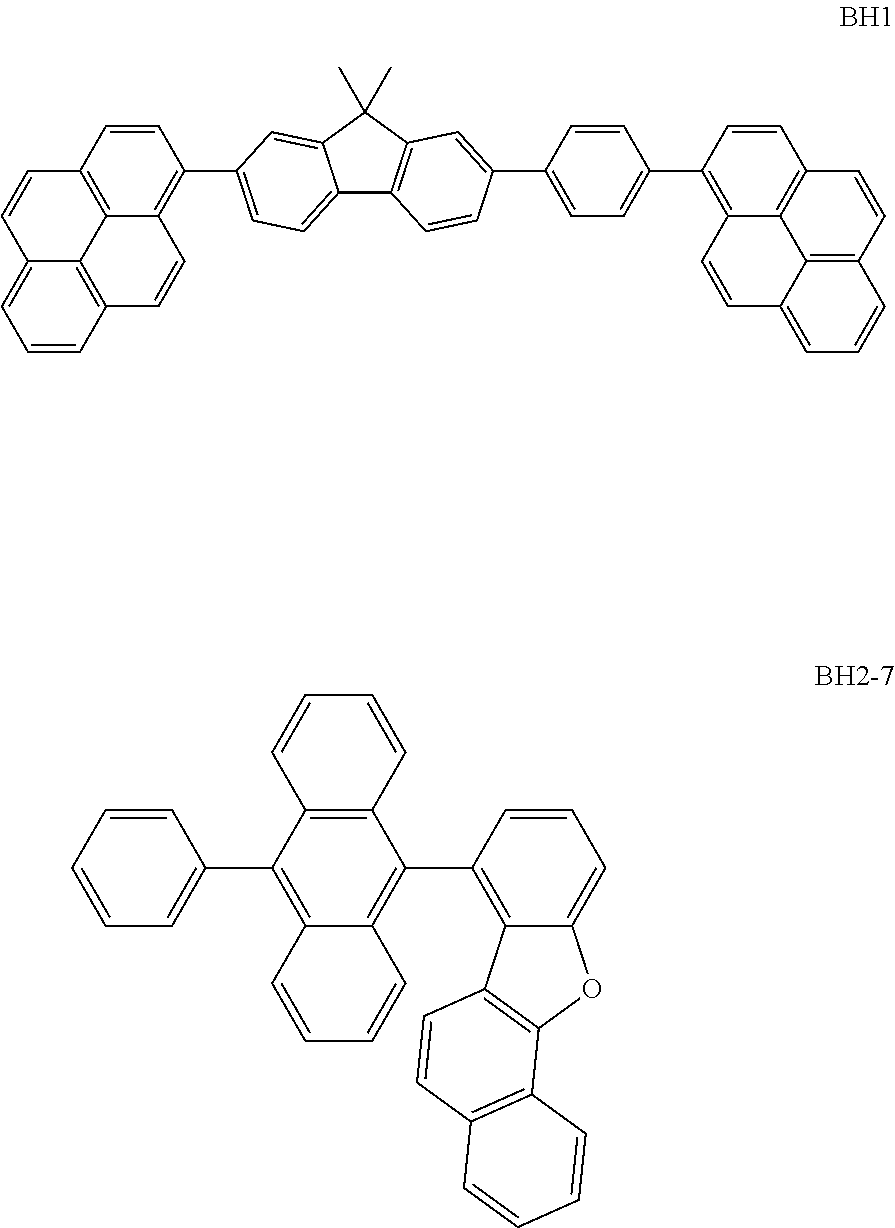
C12=CC=C(C3=C4C5=C(C=C3)C=CC3=CC=CC(=C53)C=C4)C=C1C(C)(C)C1=C2C=CC(C2=CC=C(C3=C4C5=C(C=C3)C=CC3=C5C(=CC=C3)C=C4)C=C2)=C1.C12=C(C3=CC=CC=C3)C3=C(C(C4=C5C(=CC=C4)OC4=C5C=CC5=C4C=CC=C5)=C1C=CC=C2)C=CC=C3
